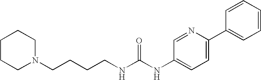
C1CCN(CCCCNC(NC2=CC=C(C3=CC=CC=C3)N=C2)=O)CC1
